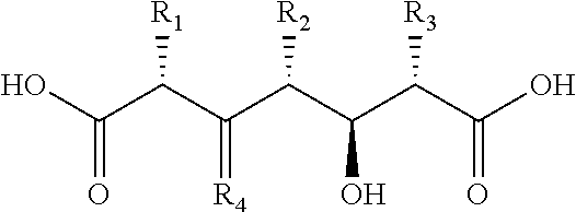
OC(C(C(C(C(C(C(O)=O)[R3])O)[R2])=[R4])[R1])=O
